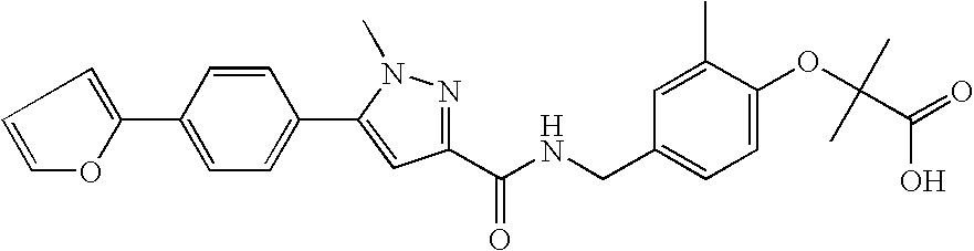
C1(C2=CC=C(C3=CC(C(NCC4=CC=C(OC(C(=O)O)(C)C)C(C)=C4)=O)=NN3C)C=C2)=CC=CO1
